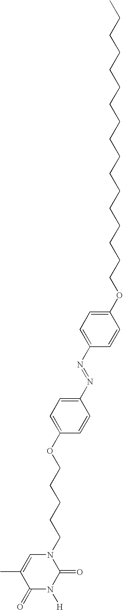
C1(OCCCCCCCCCCCCCCCCC)=CC=C(N=NC2=CC=C(OCCCCCN3C=C(C)C(=O)N([H])C3=O)C=C2)C=C1
